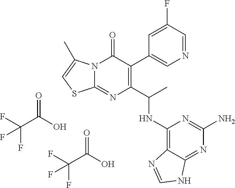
N12C(=NC(C(C)NC3=C4C(=NC(N)=N3)NC=N4)=C(C3=CN=CC(F)=C3)C1=O)SC=C2C.O=C(O)C(F)(F)F.O=C(O)C(F)(F)F
